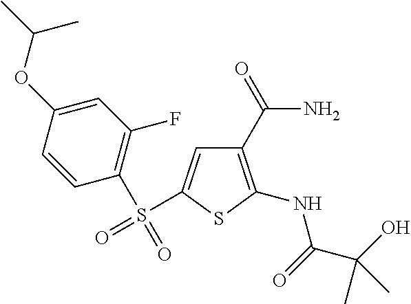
C1(C(N)=O)=C(NC(C(O)(C)C)=O)SC(S(=O)(C2=C(F)C=C(OC(C)C)C=C2)=O)=C1
